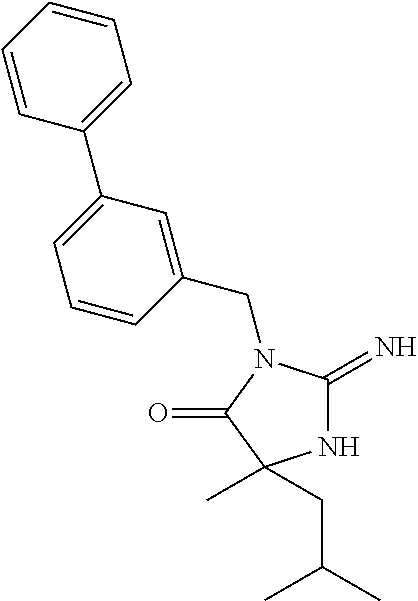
N1C(=N)N(CC2=CC(C3=CC=CC=C3)=CC=C2)C(=O)C1(C)CC(C)C
